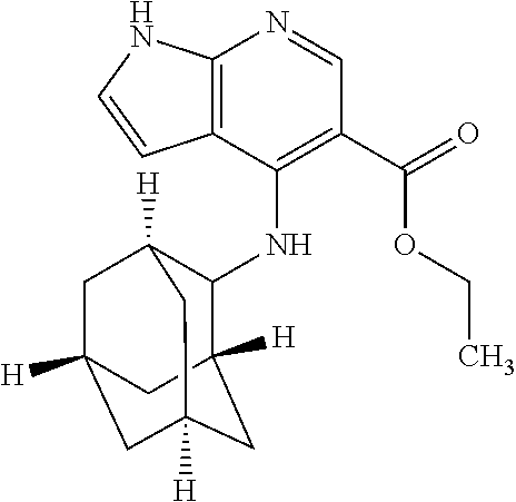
C12=C(C(NC3C4([H])CC5([H])CC([H])(CC3([H])C5)C4)=C(C(=O)OCC)C=N1)C=CN2
